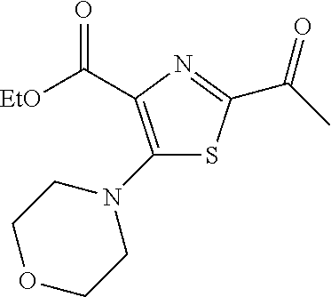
C1(N2CCOCC2)=C(C([EtO])=O)N=C(C(C)=O)S1
